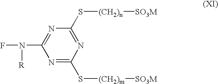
N1=C(S[(CH2)m][SO3M])N=C(S[(CH2)n][SO3M])N=C1N(F)[R]
